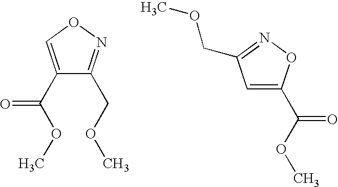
C1(C(OC)=O)=CON=C1COC.C1=C(C(OC)=O)ON=C1COC
